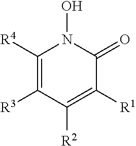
C1([R4])=C([R3])C([R2])=C([R1])C(=O)N1O
